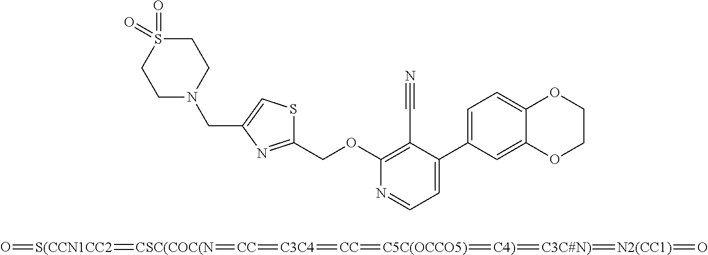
N1(CC2=CSC(COC3=C(C#N)C(C4=CC=C5C(=C4)OCCO5)=CC=N3)=N2)CCS(=O)(=O)CC1.O=[S(CCN1CC2]=[CSC(COC(N]=[CC]=[C3C4]=[CC]=[C5C(OCCO5)]=[C4)]=[C3C#N)]=[N2(CC1)]=O
